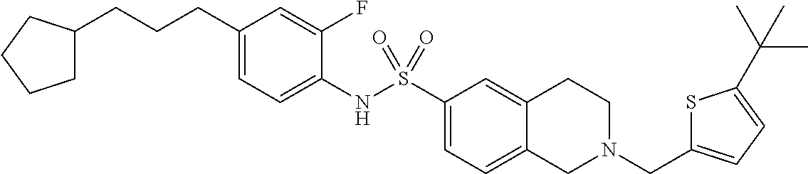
C1(CCCC2CCCC2)=CC=C(NS(C2=CC=C3C(=C2)CCN(CC2=CC=C(C(C)(C)C)S2)C3)(=O)=O)C(F)=C1
